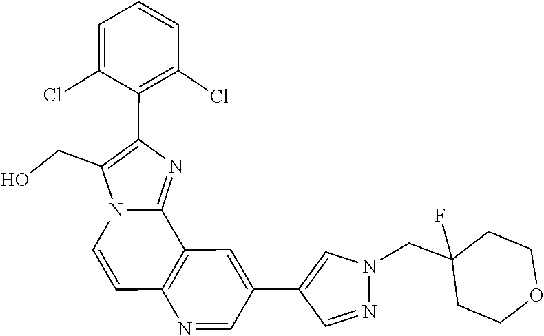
C12=NC(C3=C(Cl)C=CC=C3Cl)=C(CO)N1C=CC1=C2C=C(C2=CN(CC3(F)CCOCC3)N=C2)C=N1
